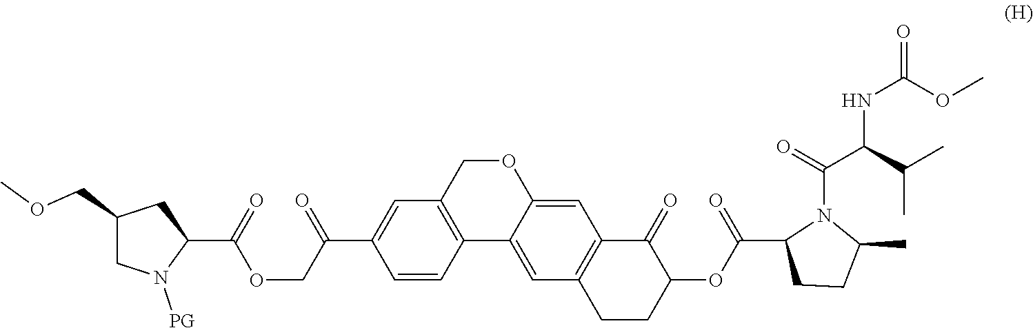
O1CC2=C(C3=CC4=C(C=C13)C(=O)C(OC(=O)C1CCC(C)N1C(=O)C(C(C)C)NC(OC)=O)CC4)C=CC(C(COC(=O)C1CC(COC)CN1[PG])=O)=C2
